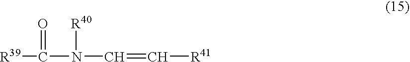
[R39]C(N(C=C[R41])[R40])=O
